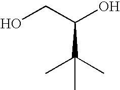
OCC(O)C(C)(C)C
